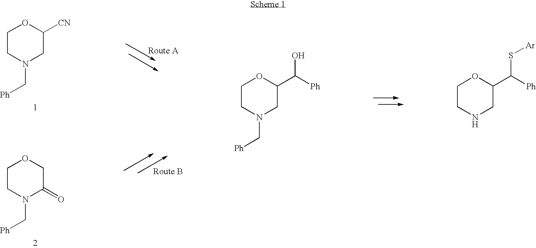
C1CN(C[Ph])CC([CN])O1.C1CN(C[Ph])C(=O)CO1.C1CN(C[Ph])CC(C([Ph])O)O1.C1CNCC(C([Ph])S[Ar])O1
